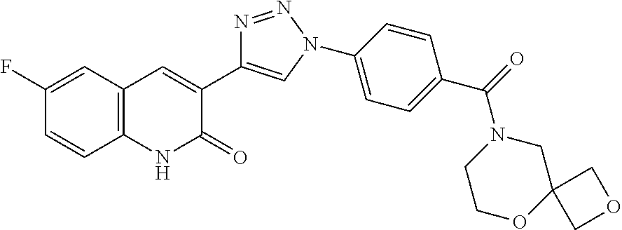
C1(F)=CC2=C(C=C1)NC(=O)C(C1=CN(C3=CC=C(C(=O)N4CCOC5(C4)COC5)C=C3)N=N1)=C2
